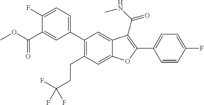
C1(C2=CC=C(F)C(C(OC)=O)=C2)=C(CCC(F)(F)F)C=C2C(=C1)C(C(=O)NC)=C(C1=CC=C(F)C=C1)O2
